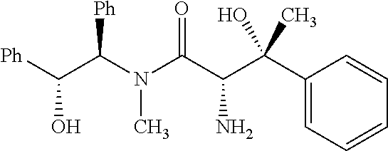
[Ph]C(C(N(C(C(C(O)(C)C1=CC=CC=C1)N)=O)C)[Ph])O
